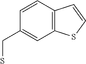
C12=C(C=CC(CS)=C1)C=CS2
